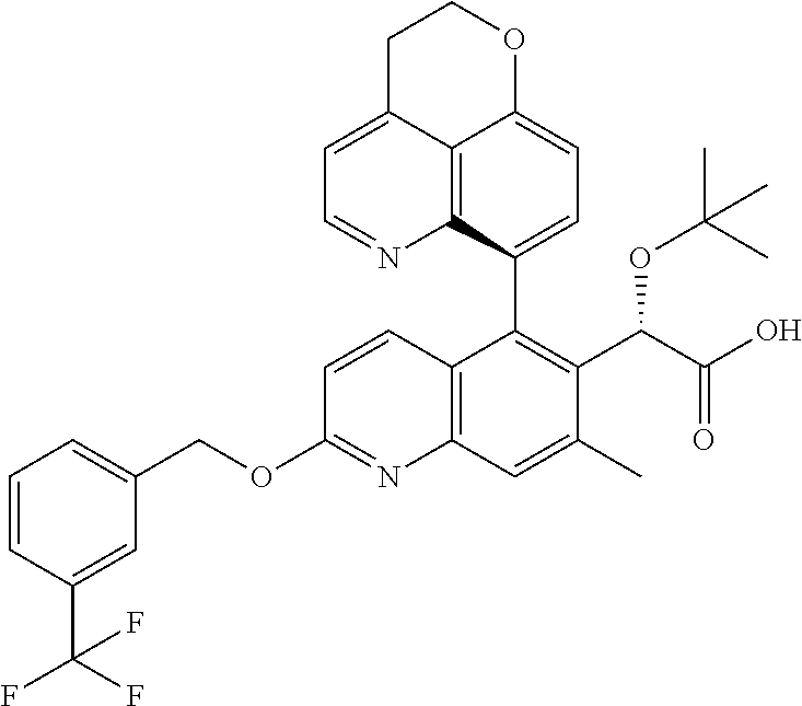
C12=C3C(C4=C(C(C(O)=O)OC(C)(C)C)C(C)=CC5=C4C=CC(OCC4=CC=CC(C(F)(F)F)=C4)=N5)=CC=C1OCCC2=CC=N3
